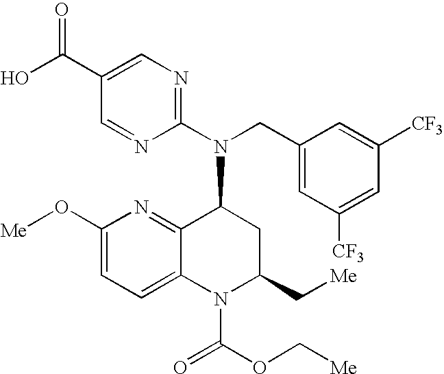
C1(C(O)=O)=CN=C(N(CC2=CC([CF3])=CC([CF3])=C2)C2C3=NC(O[Me])=CC=C3N(C(=O)OC[Me])C(C[Me])C2)N=C1
